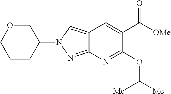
C1CC(N2N=C3C(=C2)C=C(C([OMe])=O)C(OC([Me])[Me])=N3)COC1
